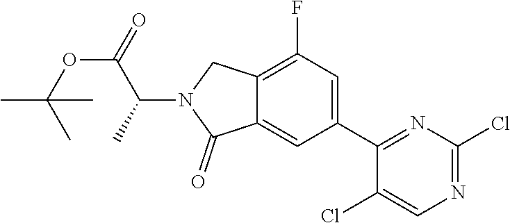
C1(Cl)=CN=C(Cl)N=C1C1=CC(F)=C2C(=C1)C(=O)N(C(C(OC(C)(C)C)=O)C)C2
